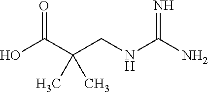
OC(=O)C(CNC(=N)N)(C)C
